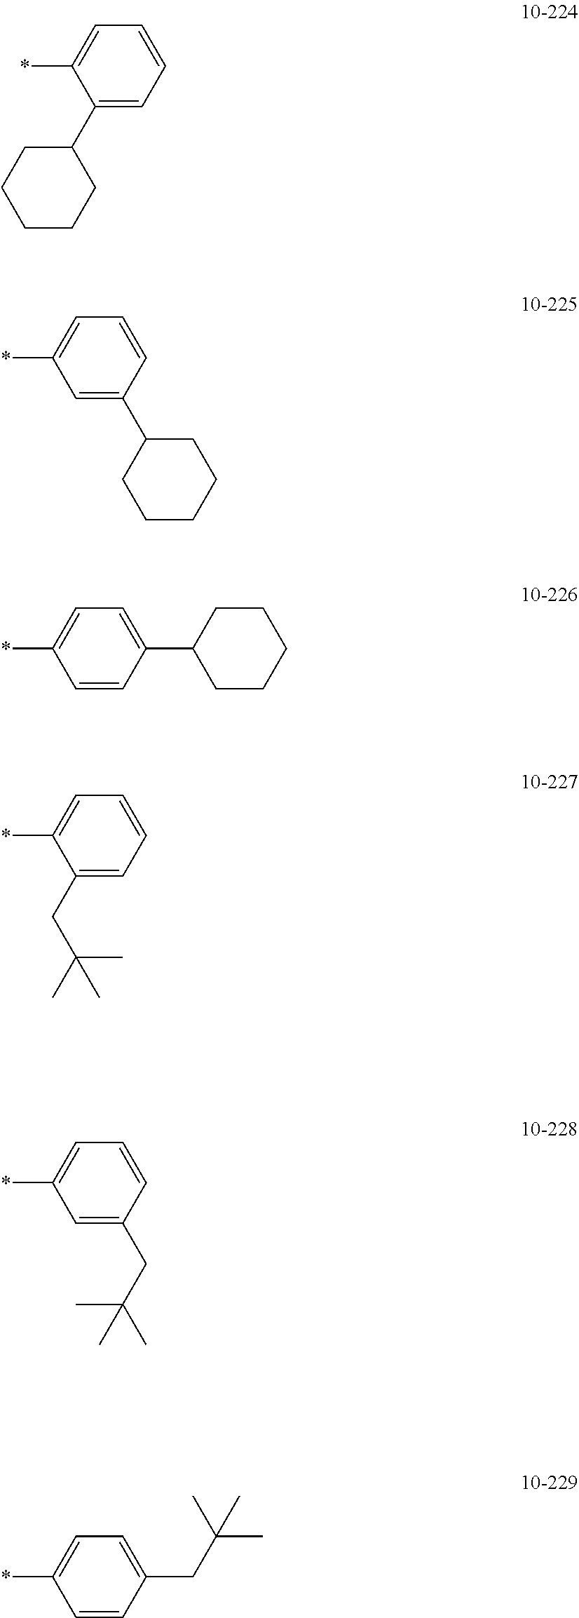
C1(C2CCCCC2)=CC=CC=C1*.C1=CC(C2CCCCC2)=CC=C1*.C1(CC(C)(C)C)=CC=CC=C1*.C1=C(CC(C)(C)C)C=CC=C1*.C1=C(C2CCCCC2)C=CC=C1*.C1=CC(CC(C)(C)C)=CC=C1*
